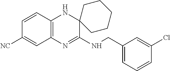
C1=CC2=C(C=C1[NC])N=C(NCC1=CC=CC(Cl)=C1)C1(N2)CCCCC1
